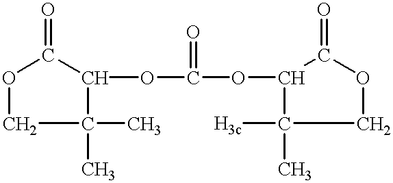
O1CC(C)(C)C(OC(OC2C(=O)OCC2([H3c])C)=O)C1=O
